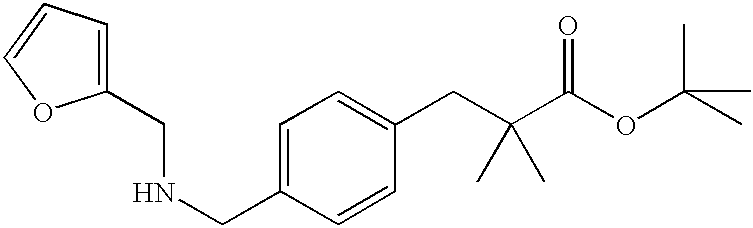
C1=C(CNCC2=CC=CO2)C=CC(CC(C(OC(C)(C)C)=O)(C)C)=C1
